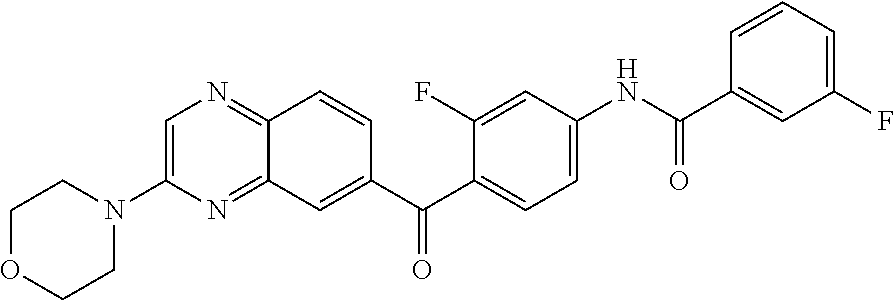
C1=C(N2CCOCC2)N=C2C(=N1)C=CC(C(C1=CC=C(NC(C3=CC(F)=CC=C3)=O)C=C1F)=O)=C2
